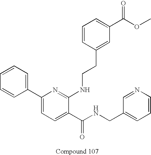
C1(C2=CC=C(C(NCC3=CC=CN=C3)=O)C(NCCC3=CC(C(OC)=O)=CC=C3)=N2)=CC=CC=C1
